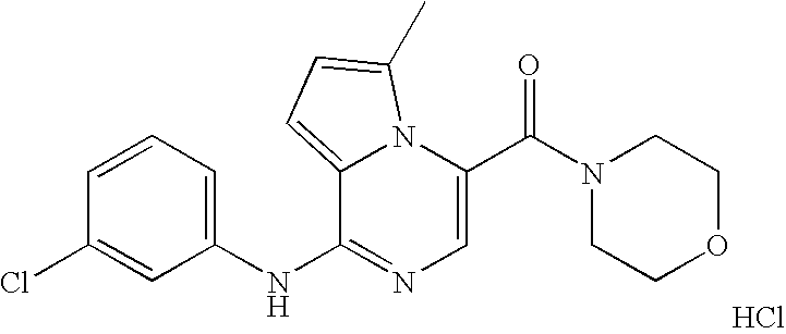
C1=C(C(N2CCOCC2)=O)N2C(=CC=C2C)C(NC2=CC=CC(Cl)=C2)=N1.Cl
